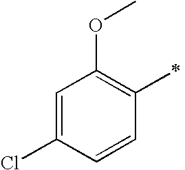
C1=C(Cl)C=CC(C)=C1OC
